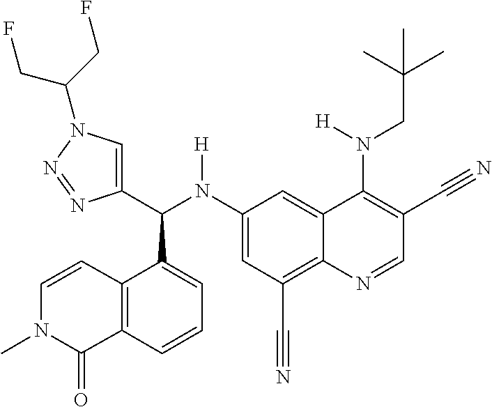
C1(N(C(C2=CN(C(CF)CF)N=N2)C2=CC=CC3=C2C=CN(C)C3=O)[H])=CC(C#N)=C2C(=C1)C(N(CC(C)(C)C)[H])=C(C#N)C=N2
